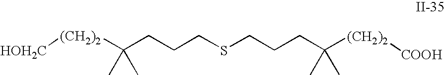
C(CSCCCC([(CH2)2][HOH2C])(C)C)CC(C)(C)[(CH2)2][COOH]
